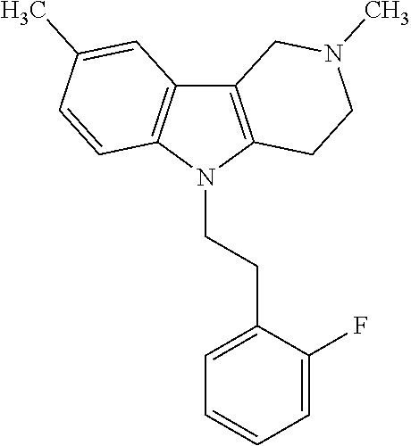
C12=C(N(CCC3=CC=CC=C3F)C3=C1C=C(C)C=C3)CCN(C)C2
